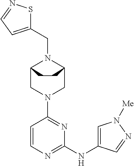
C12CN(C3=NC(NC4=CN([Me])N=C4)=NC=C3)CC(N1CC1=CC=NS1)CC2
